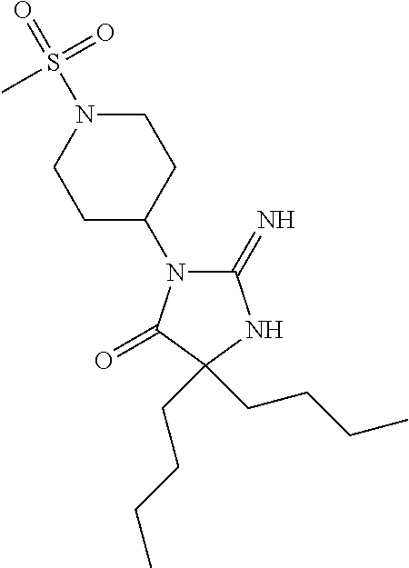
C1(=N)NC(CCCC)(CCCC)C(=O)N1C1CCN(S(=O)(=O)C)CC1
